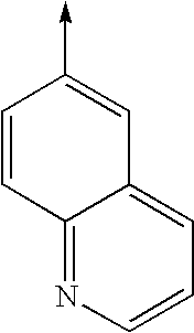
C1=CC2=NC=CC=C2C=C1->C
